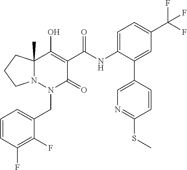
C1=CC(F)=C(F)C(CN2C(=O)C(C(=O)NC3=CC=C(C(F)(F)F)C=C3C3=CN=C(SC)C=C3)=C(O)C3(C)N2CCC3)=C1
